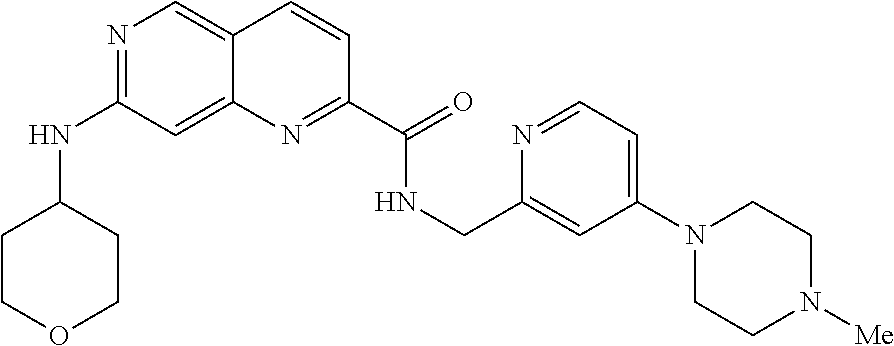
N1=C(NC2CCOCC2)C=C2C(=C1)C=CC(C(=O)NCC1=CC(N3CCN([Me])CC3)=CC=N1)=N2
